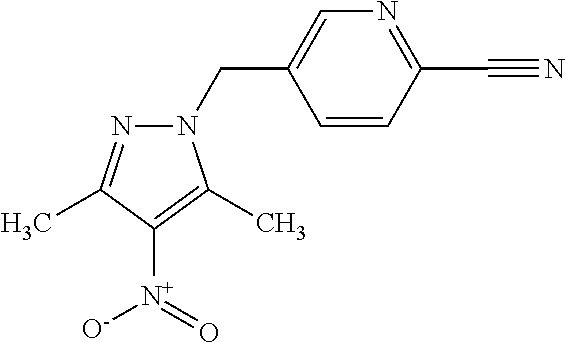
C1=C(CN2N=C(C)C([N+](=O)[O-])=C2C)C=CC(C#N)=N1
